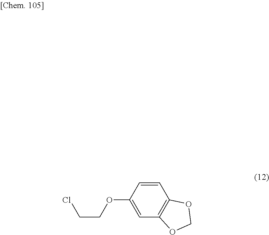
C1(OCCCl)=CC2=C(C=C1)OCO2
